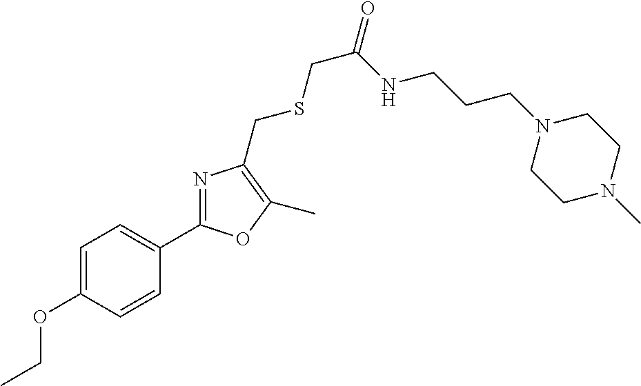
C1=C(OCC)C=CC(C2=NC(CSCC(=O)NCCCN3CCN(C)CC3)=C(C)O2)=C1
